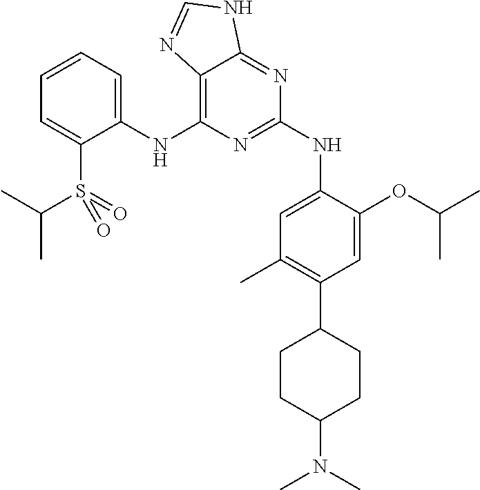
C1(NC2=C3C(=NC(NC4=CC(C)=C(C5CCC(N(C)C)CC5)C=C4OC(C)C)=N2)NC=N3)=CC=CC=C1S(=O)(=O)C(C)C
